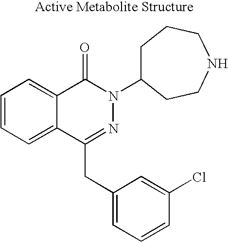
C1=CC=C2C(=C1)C(=O)N(C1CCCNCC1)N=C2CC1=CC=CC(Cl)=C1
